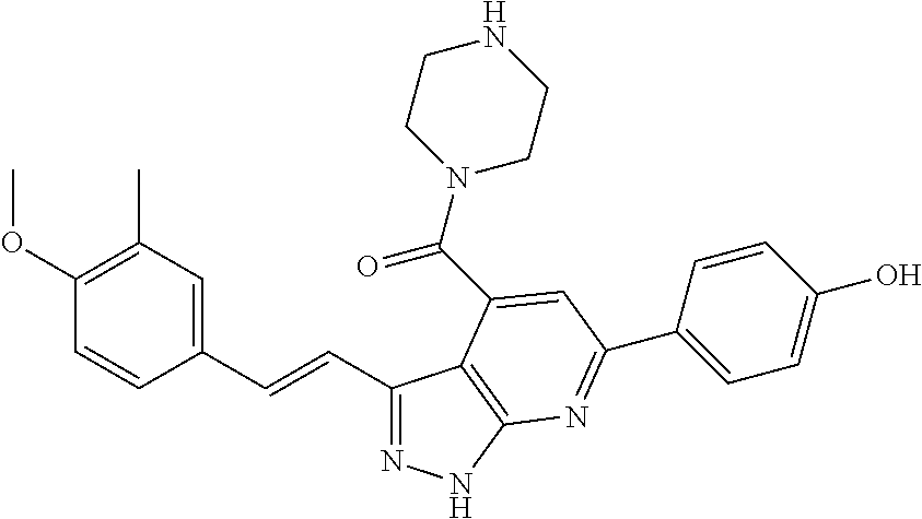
C1(C=CC2=CC(C)=C(OC)C=C2)=NNC2=C1C(C(N1CCNCC1)=O)=CC(C1=CC=C(O)C=C1)=N2
